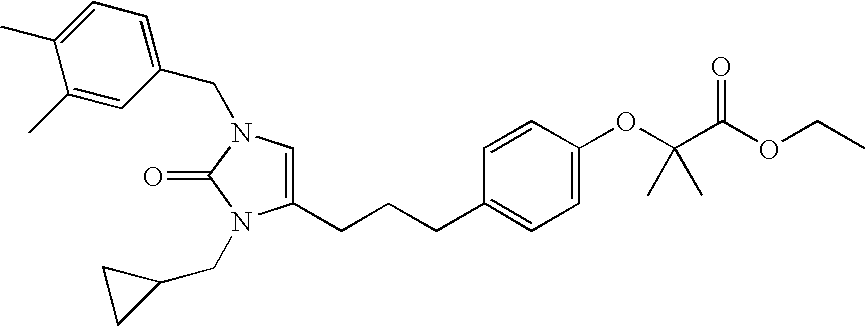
C1=C(CCCC2=CC=C(OC(C(OCC)=O)(C)C)C=C2)N(CC2CC2)C(=O)N1CC1=CC=C(C)C(C)=C1
